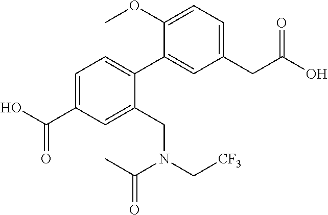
O=C(O)C1=CC=C(C2=CC(CC(=O)O)=CC=C2OC)C(CN(C(=O)C)C[CF3])=C1
